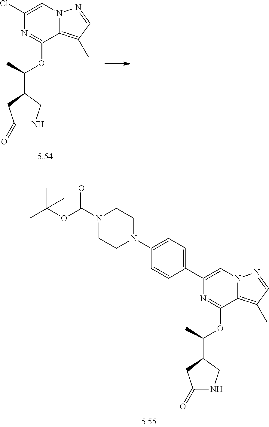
ClC1=CN2C(=C(C)C=N2)C(OC(C2CC(=O)NC2)C)=N1.C1(C2=CN3C(=C(C)C=N3)C(OC(C3CC(=O)NC3)C)=N2)=CC=C(N2CCN(C(OC(C)(C)C)=O)CC2)C=C1
